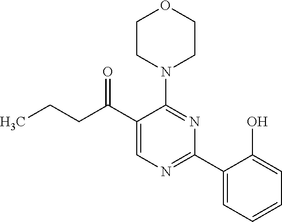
C1(C(CCC)=O)=CN=C(C2=CC=CC=C2O)N=C1N1CCOCC1
